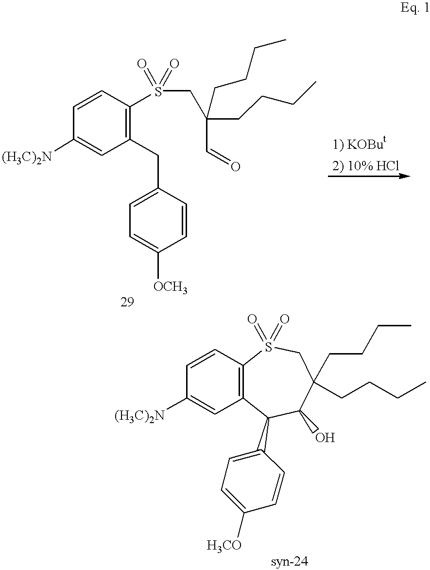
C1(CC2=CC=C([OCH3])C=C2)=C(S(CC(C=O)(CCCC)CCCC)(=O)=O)C=CC([(H3C)2N])=C1.C12=C(C=CC([(H3C)2N])=C1)S(=O)(=O)CC(CCCC)(CCCC)C(O)C2C1=CC=C([H3CO])C=C1
